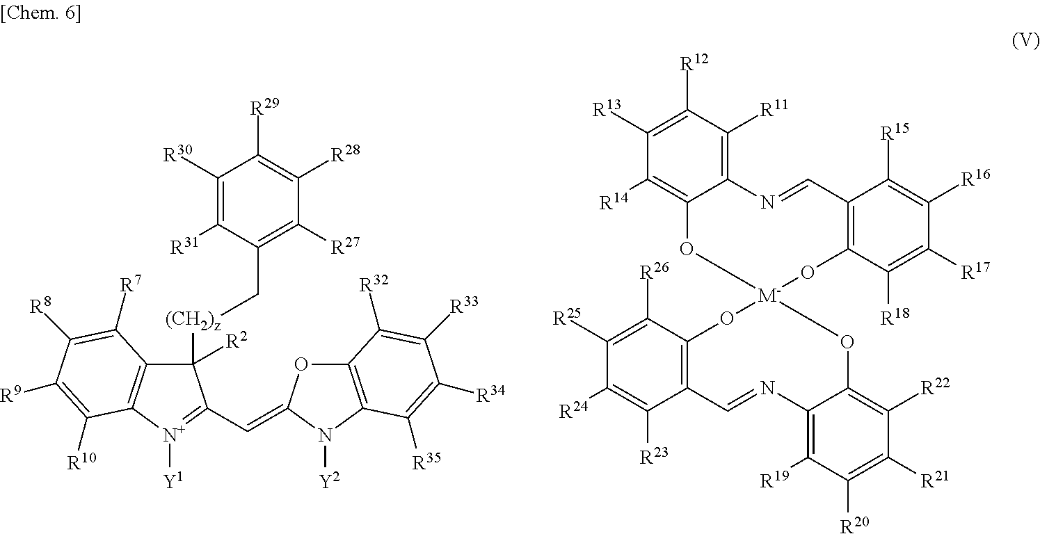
C1([R30])=C([R31])C(C[(CH2)z]C2([R2])C3=C([N+]([Y1])=C2C=C2OC4=C(N2[Y2])C([R35])=C([R34])C([R33])=C4[R32])C([R10])=C([R9])C([R8])=C3[R7])=C([R27])C([R28])=C1[R29].C1([R13])=C([R12])C([R11])=C2C(=C1[R14])O[M-]1(OC3=C(C=N2)C([R15])=C([R16])C([R17])=C3[R18])OC2=C(C([R23])=C([R24])C([R25])=C2[R26])C=NC2=C([R19])C([R20])=C([R21])C([R22])=C2O1
